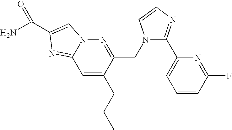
N1=C(CN2C(C3=CC=CC(F)=N3)=NC=C2)C(CCC)=CC2=NC(C(N)=O)=CN12
